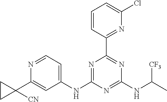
N1=C(NC2=CC=NC(C3([CN])CC3)=C2)N=C(NC(C)[CF3])N=C1C1=NC(Cl)=CC=C1
